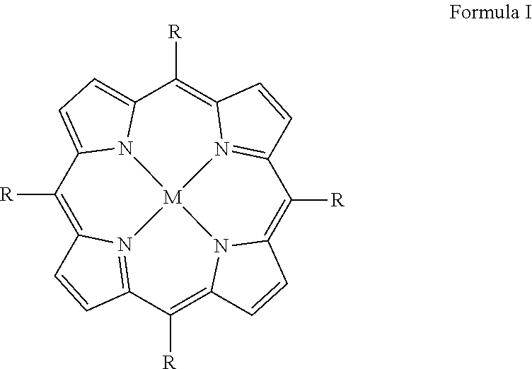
C1([R])=C2N3=C(C([R])=C4N5C(=C([R])C6=N7C(=C([R])C8=CC=C1N8[M]753)C=C6)C=C4)C=C2
